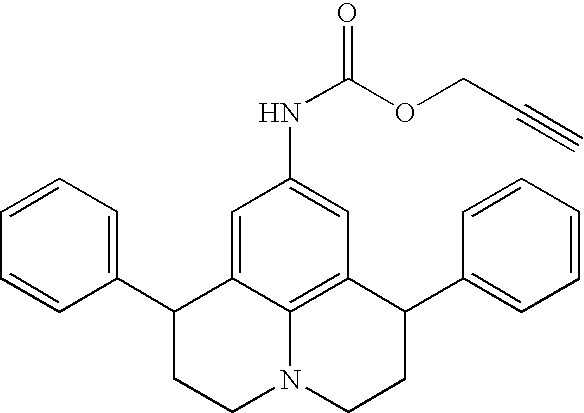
C1=CC=C(C2CCN3C4=C(C(C5=CC=CC=C5)CC3)C=C(NC(=O)OCC#C)C=C24)C=C1
